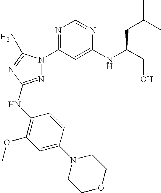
N1=C(NC2=C(OC)C=C(N3CCOCC3)C=C2)N=C(N)N1C1=NC=NC(NC(CO)CC(C)C)=C1
